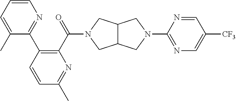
C1(C2=C(C(N3CC4C(C3)CN(C3=NC=C([CF3])C=N3)C4)=O)N=C(C)C=C2)=NC=CC=C1C
